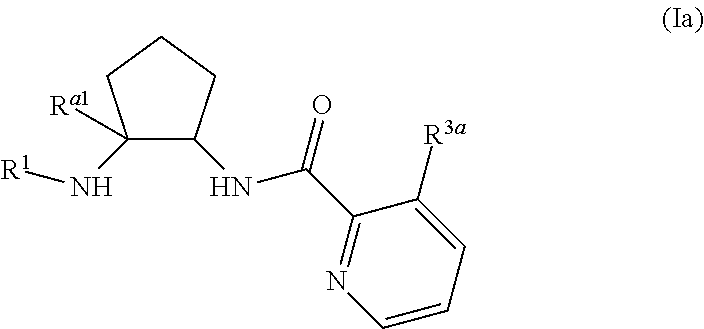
C1(N[R1])([Ra1])C(NC(C2=NC=CC=C2[R3a])=O)CCC1
